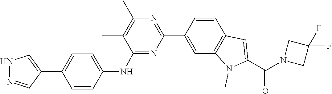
N1(C(C2=CC3=C(N2C)C=C(C2=NC(C)=C(C)C(NC4=CC=C(C5=CNN=C5)C=C4)=N2)C=C3)=O)CC(F)(F)C1
